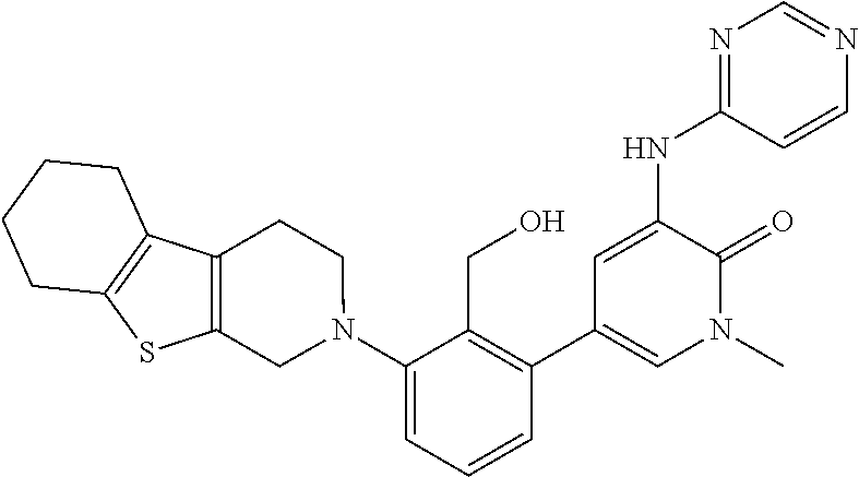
N1=C(NC2=CC(C3=C(CO)C(N4CCC5=C(C4)SC4=C5CCCC4)=CC=C3)=CN(C)C2=O)C=CN=C1
